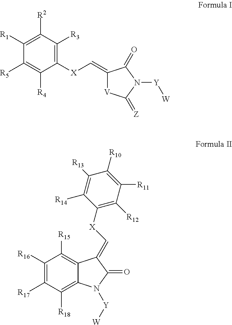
C1([R17])=C([R16])C([R15])=C2C(=C1[R18])N([Y][W])C(=O)C2=C[X]C1=C([R12])C([R11])=C([R10])C([R13])=C1[R14].C1([X]C=C2[V]C(=[Z])N([Y][W])C2=O)=C([R3])C([R2])=C([R1])C([R5])=C1[R4]
